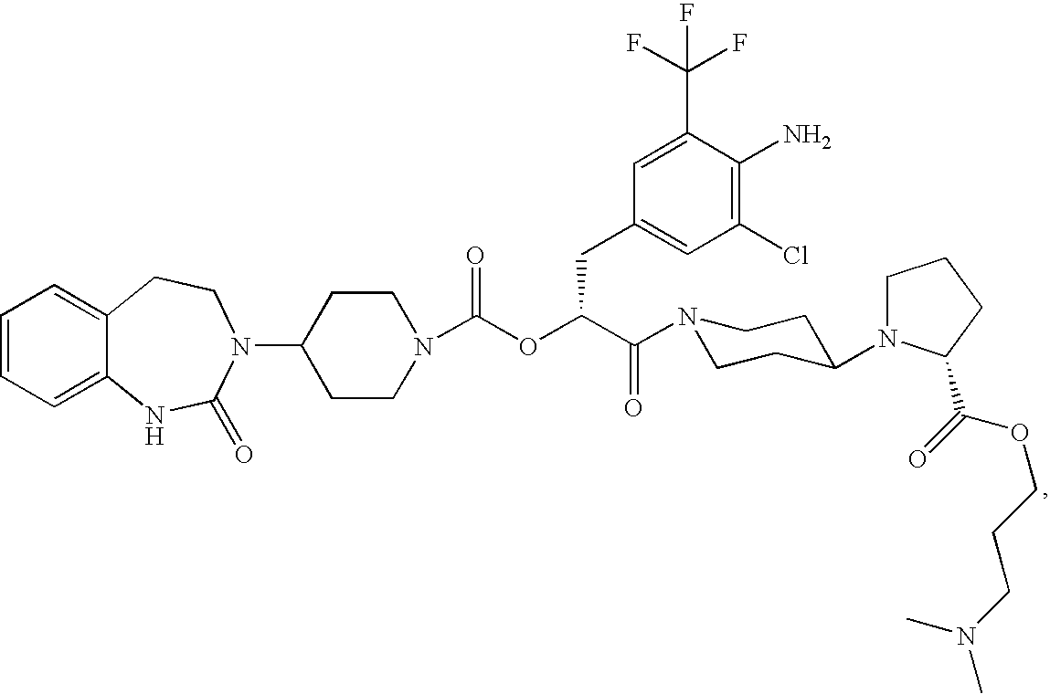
C1=CC=C2C(=C1)CCN(C1CCN(C(OC(C(=O)N3CCC(N4CCCC4C(=O)OCCCN(C)C)CC3)CC3=CC(Cl)=C(N)C(C(F)(F)F)=C3)=O)CC1)C(=O)N2
